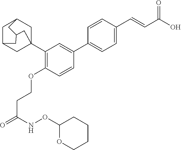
C1(C23CC4CC(C2)CC(C3)C4)=C(OCCC(=O)NOC2OCCCC2)C=CC(C2=CC=C(C=CC(O)=O)C=C2)=C1
